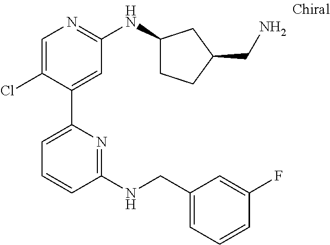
C1=C(Cl)C(C2=CC=CC(NCC3=CC=CC(F)=C3)=N2)=CC(NC2CCC(CN)C2)=N1
